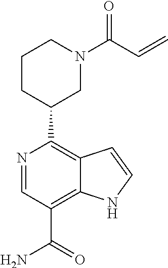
C1(C2CN(C(C=C)=O)CCC2)=C2C(=C(C(N)=O)C=N1)NC=C2
